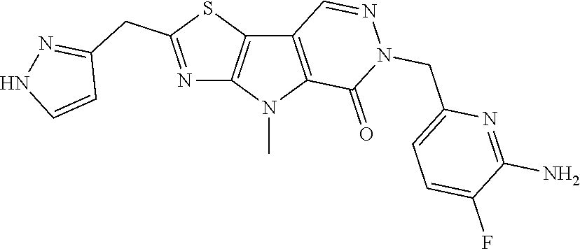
C12=C(N(C)C3=C1C=NN(CC1=CC=C(F)C(N)=N1)C3=O)N=C(CC1=NNC=C1)S2
